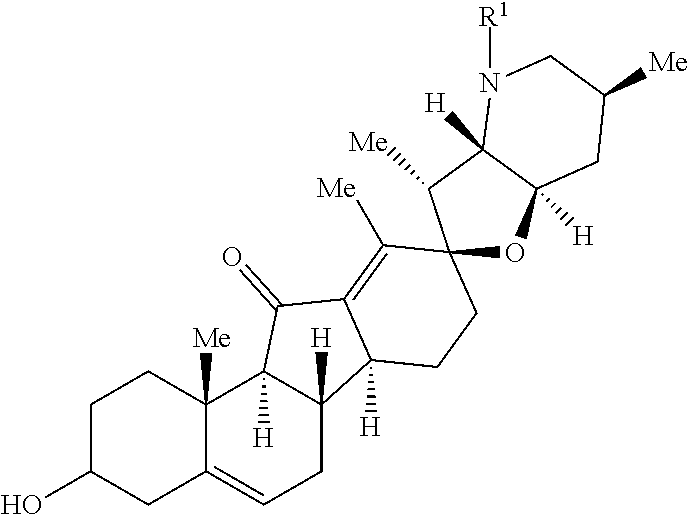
C1C(O)CC2=CCC3([H])C([H])(C2([Me])C1)C(=O)C1=C([Me])C2(CCC31[H])OC1([H])C([H])(C2[Me])N([R1])CC([Me])C1
